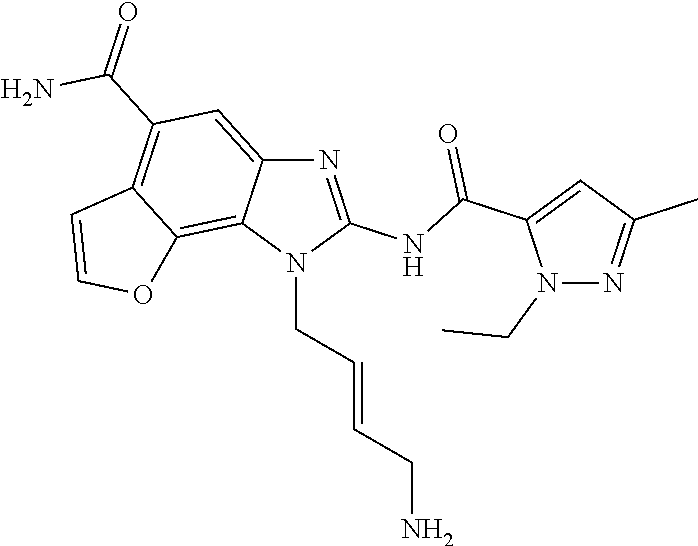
N1=C(NC(C2=CC(C)=NN2CC)=O)N(CC=CCN)C2=C3C(=C(C(=O)N)C=C12)C=CO3
